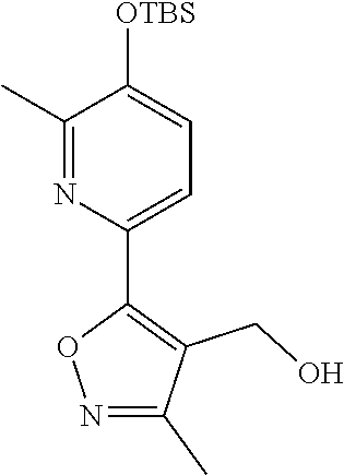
C1(C)=NC(C2=C(CO)C(C)=NO2)=CC=C1[OTBS]
